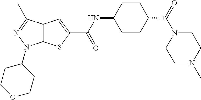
C12=C(C(C)=NN1C1CCOCC1)C=C(C(NC1CCC(C(=O)N3CCN(C)CC3)CC1)=O)S2
